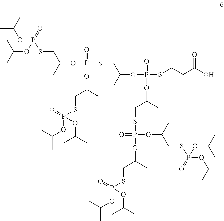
CC(OP(=O)(OC(C)C)SCC(OP(SCC(OP(SCCC(O)=O)(=O)OC(C)CSP(=O)(OC(C)CSP(=O)(OC(C)C)OC(C)C)OC(CSP(OC(C)C)(=O)OC(C)C)C)C)(=O)OC(CSP(=O)(OC(C)C)OC(C)C)C)C)C
